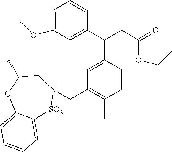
C1=C(OC)C=C(C(CC(=O)OCC)C2=CC(CN3[SO2]C4=CC=CC=C4OC(C)C3)=C(C)C=C2)C=C1
